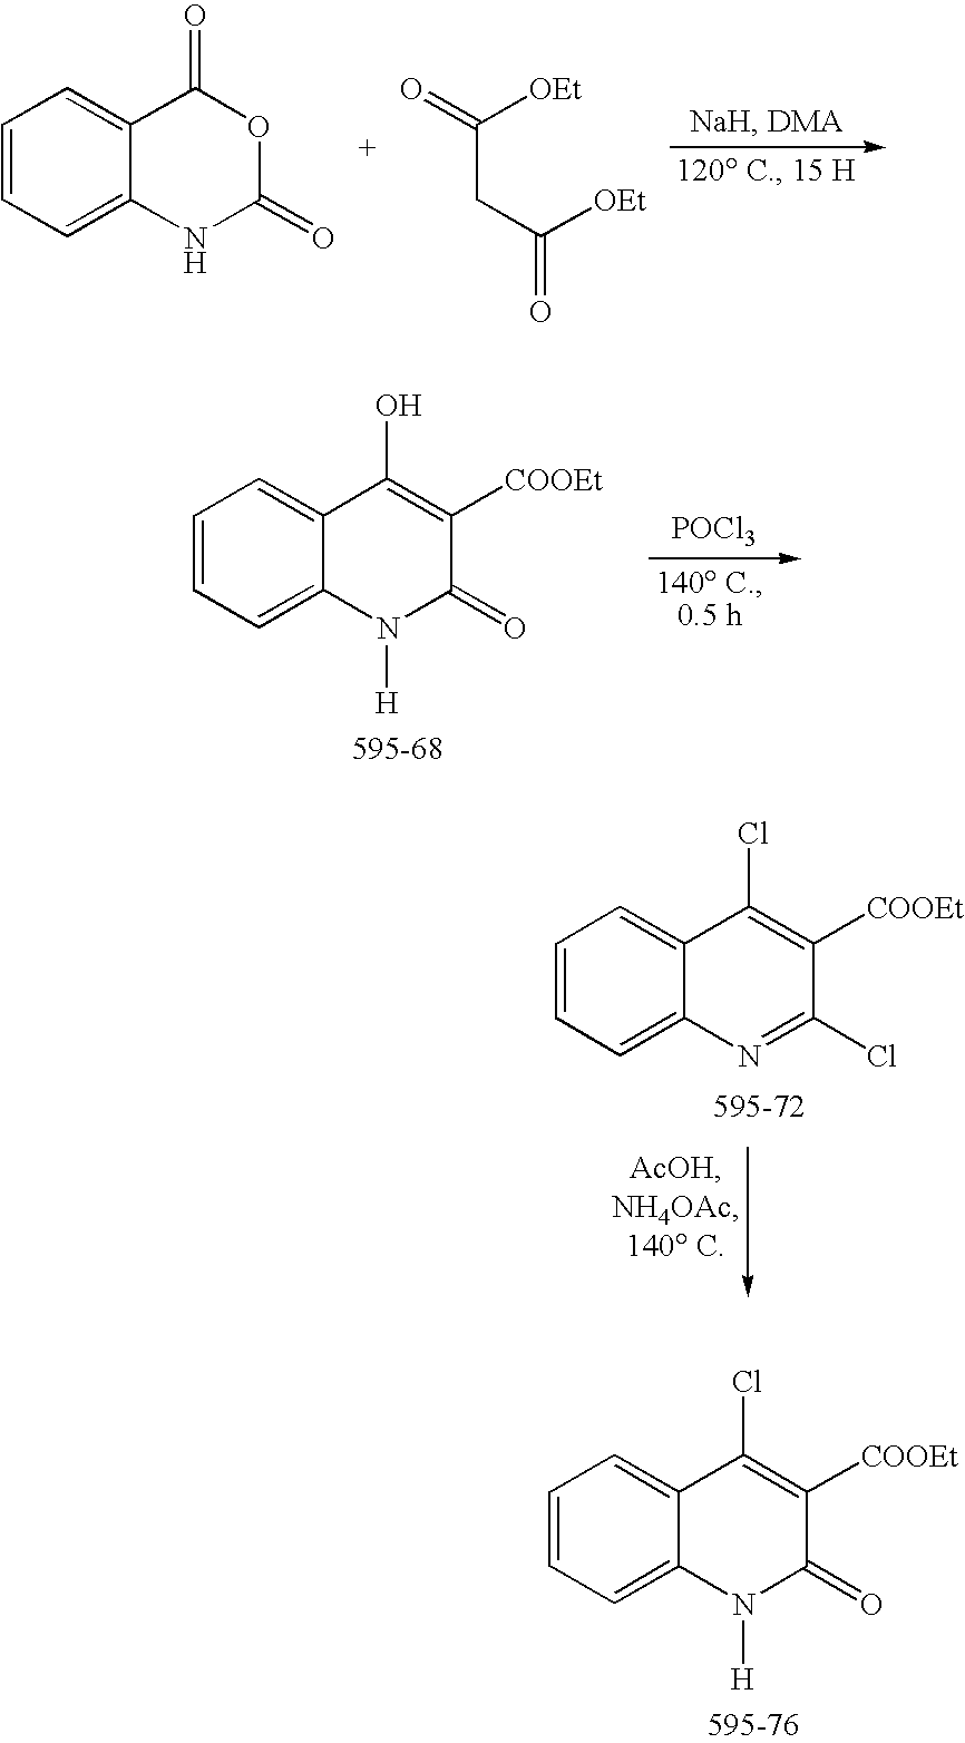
C1=CC=C2C(=C1)C(Cl)=C([COOEt])C(=O)N2[H].C1=CC=C2C(=C1)C(=O)OC(=O)N2.C(CC([OEt])=O)([OEt])=O.C1=CC=C2C(=C1)C(O)=C([COOEt])C(=O)N2[H].[POCl3].C1=CC=C2C(=C1)C(Cl)=C([COOEt])C(Cl)=N2
